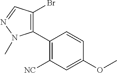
C1(C2=C(Br)C=NN2C)=C([NC])C=C(OC)C=C1
